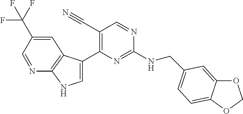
C(NC1=NC(C2=CNC3=C2C=C(C(F)(F)F)C=N3)=C(C#N)C=N1)C1=CC=C2C(=C1)OCO2
